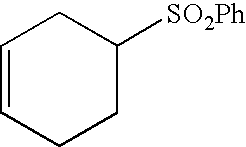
C1=CCCC([SO2Ph])C1
